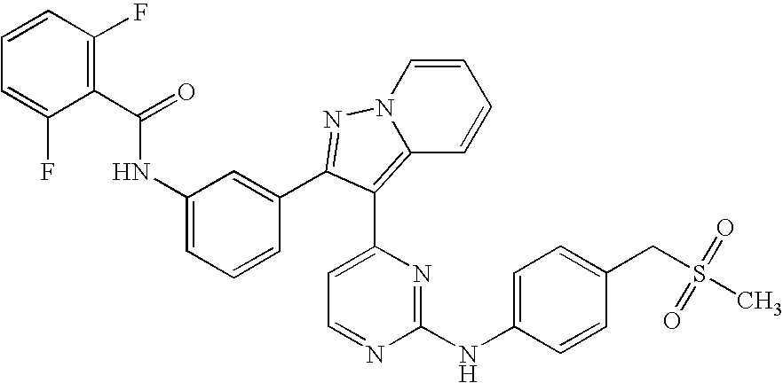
C1(C(=O)NC2=CC=CC(C3=NN4C=CC=CC4=C3C3=CC=NC(NC4=CC=C(CS(C)(=O)=O)C=C4)=N3)=C2)=C(F)C=CC=C1F
